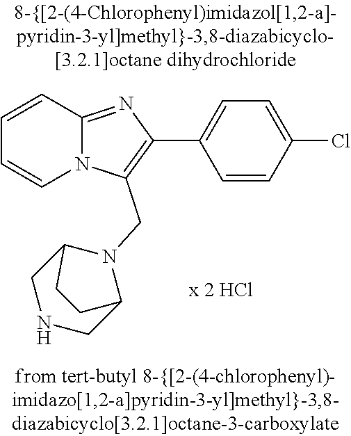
C1=CC2=NC(C3=CC=C(Cl)C=C3)=C(CN3C4CNCC3CC4)N2C=C1
